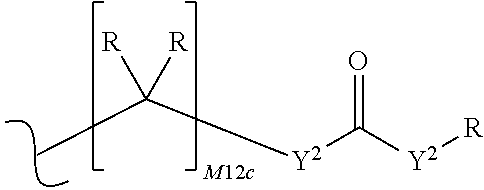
[Y2](C([Y2][R])=O)C([R])([R])C
